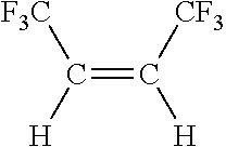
C(=C([H])[CF3])([F3C])[H]
